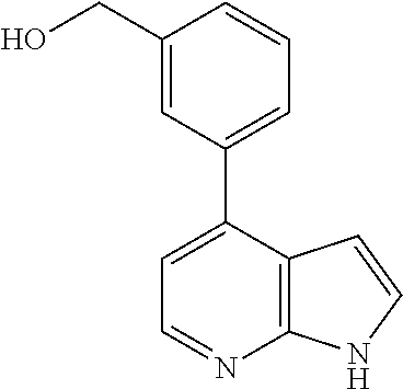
C1(CO)=CC(C2=CC=NC3=C2C=CN3)=CC=C1
